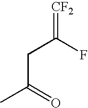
C(C(=O)C)C(=[CF2])F
